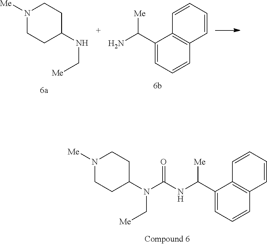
N1([Me])CCC(NC[Me])CC1.C1(C(N)[Me])=CC=CC2=C1C=CC=C2.C1(C(NC(N(C2CCN([Me])CC2)C[Me])=O)[Me])=CC=CC2=C1C=CC=C2
